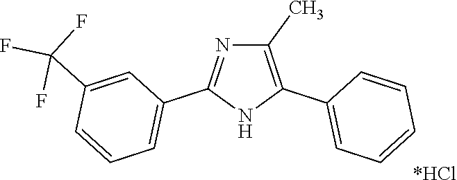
[*HCl].C1(C)=C(C2=CC=CC=C2)NC(C2=CC=CC(C(F)(F)F)=C2)=N1
